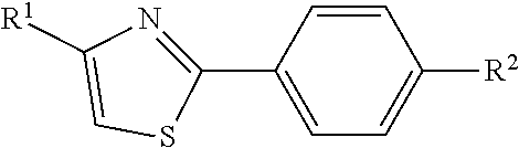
C1=C(C2=NC([R1])=CS2)C=CC([R2])=C1
